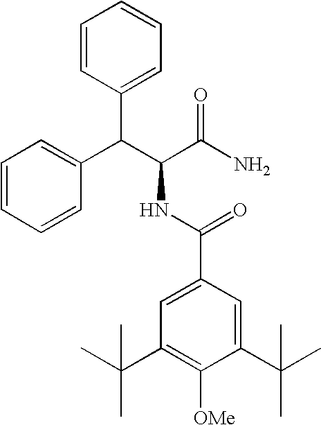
C1=CC(C(C(C(N)=O)NC(C2=CC(C(C)(C)C)=C([OMe])C(C(C)(C)C)=C2)=O)C2=CC=CC=C2)=CC=C1
